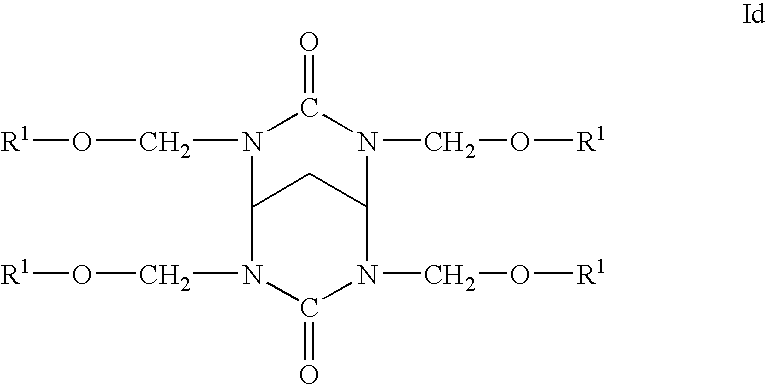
N1(CO[R1])C(=O)N(CO[R1])C2N(CO[R1])C(=O)N(CO[R1])C1C2
